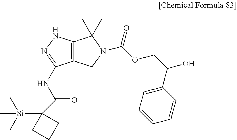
C12=C(NN=C1NC(=O)C1([Si](C)(C)C)CCC1)C(C)(C)N(C(=O)OCC(O)C1=CC=CC=C1)C2
